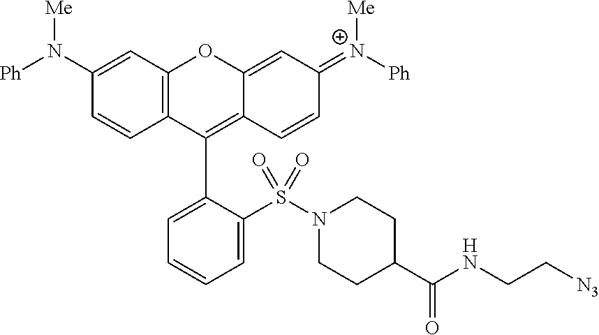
[Ph]N(C1=CC2=C(C=C1)C(C1=CC=CC=C1S(N1CCC(C(NCC[N3])=O)CC1)(=O)=O)=C1C(=CC(=[N+]([Ph])[Me])C=C1)O2)[Me]
